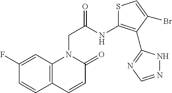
C1=C(F)C=CC2=C1N(CC(=O)NC1=C(C3=NC=NN3)C(Br)=CS1)C(=O)C=C2
